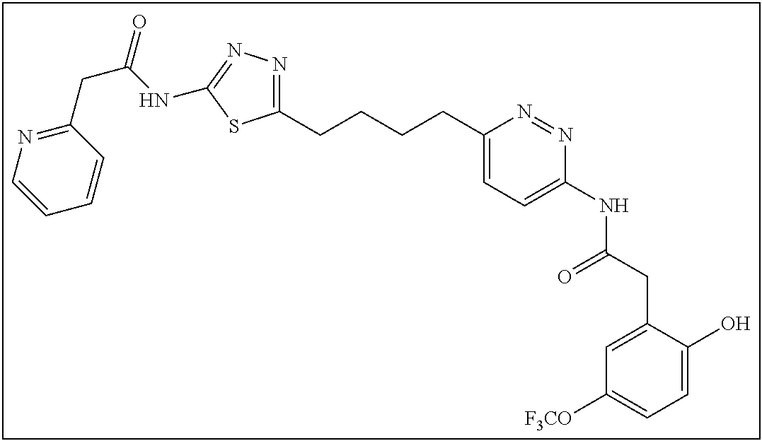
C1(CCCCC2=CC=C(NC(CC3=CC([F3CO])=CC=C3O)=O)N=N2)=NN=C(NC(CC2=NC=CC=C2)=O)S1
